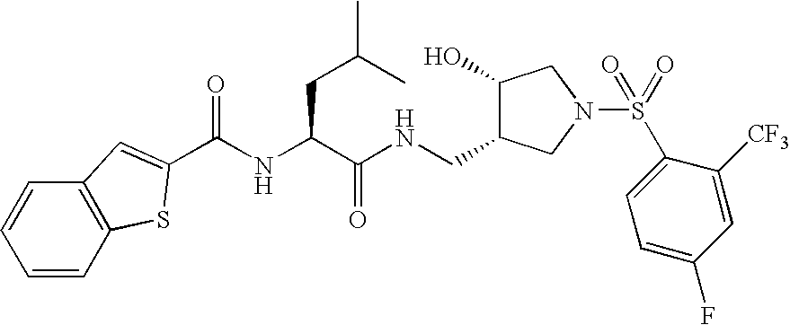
C1=CC2=C(C=C1)C=C(C(NC(C(NCC1C(O)CN(S(=O)(=O)C3=CC=C(F)C=C3[CF3])C1)=O)CC(C)C)=O)S2
